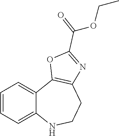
C1=CC=C2C(=C1)C1=C(CCN2)N=C(C(=O)OCC)O1
